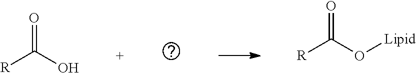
[R]C(O)=O.[R]C(O[Lipid])=O
